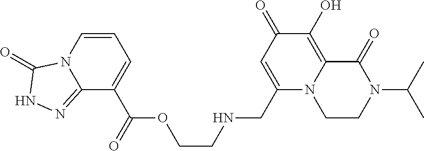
C12=NNC(=O)N1C=CC=C2C(=O)OCCNCC1=CC(=O)C(O)=C2N1CCN(C(C)C)C2=O
